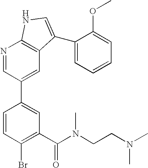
C1(C(N(CCN(C)C)C)=O)=C(Br)C=CC(C2=CC3=C(N=C2)NC=C3C2=CC=CC=C2OC)=C1
